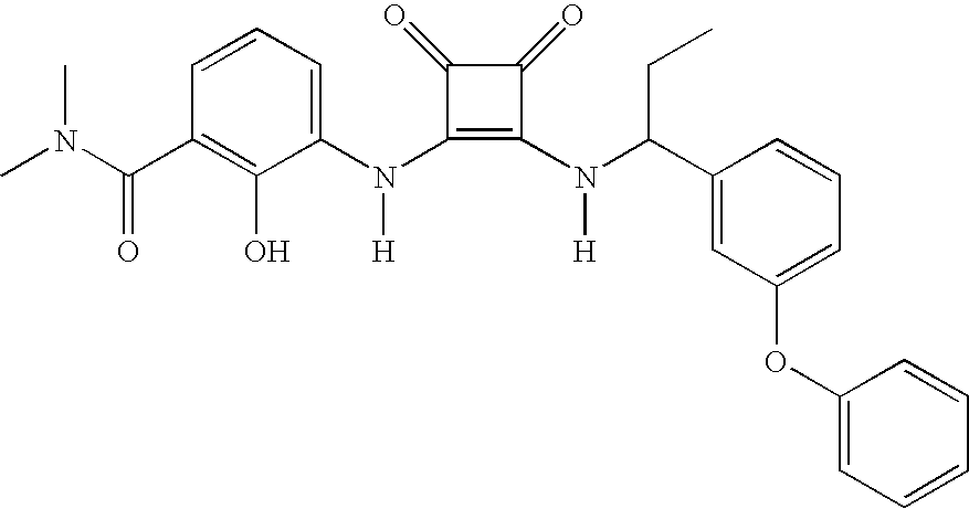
CN(C(C1=C(O)C(N(C2=C(N(C(C3=CC(OC4=CC=CC=C4)=CC=C3)CC)[H])C(=O)C2=O)[H])=CC=C1)=O)C
